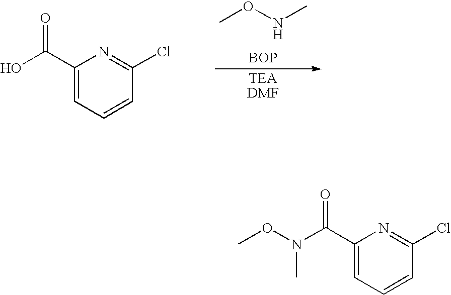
CONC.[BOP].[TEADMF].C1(C(O)=O)=CC=CC(Cl)=N1.C1(C(N(OC)C)=O)=CC=CC(Cl)=N1
